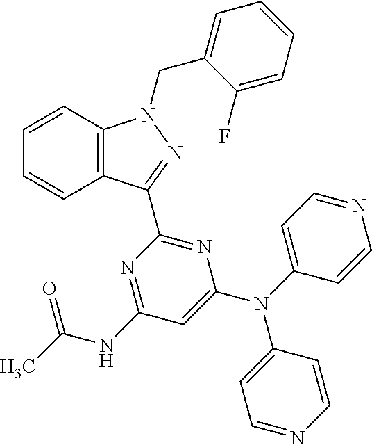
C12=C(C=CC=C1)N(CC1=CC=CC=C1F)N=C2C1=NC(N(C2=CC=NC=C2)C2=CC=NC=C2)=CC(NC(=O)C)=N1
